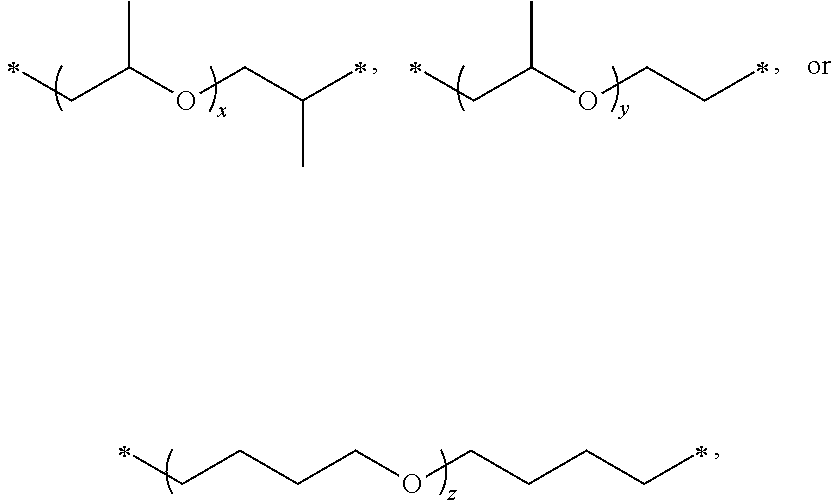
C(CCCOCCCCC)C.C(C(OCCC)C)C.C(C(OCC(C)C)C)C
